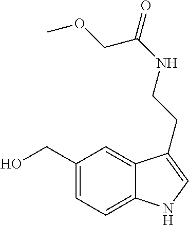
C1(CO)=CC=C2C(=C1)C(CCNC(=O)COC)=CN2
